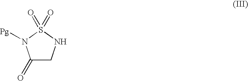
C1(=O)CNS(=O)(=O)N1[Pg]
